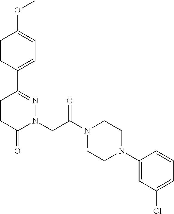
C1=CC(C2=NN(CC(N3CCN(C4=CC(Cl)=CC=C4)CC3)=O)C(=O)C=C2)=CC=C1OC
